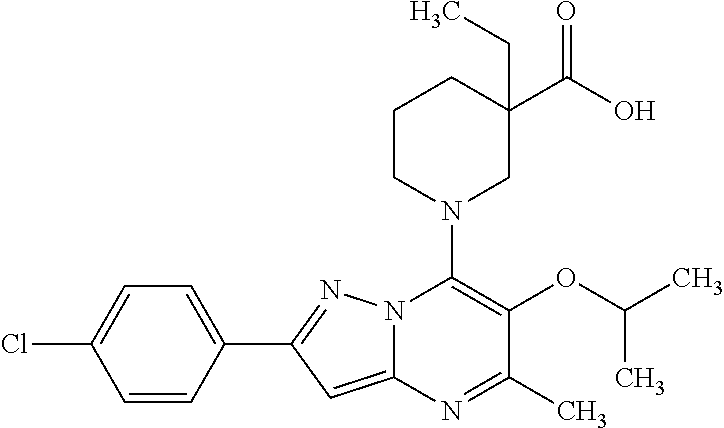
C1=C(C2=NN3C(=C2)N=C(C)C(OC(C)C)=C3N2CC(C(O)=O)(CC)CCC2)C=CC(Cl)=C1
